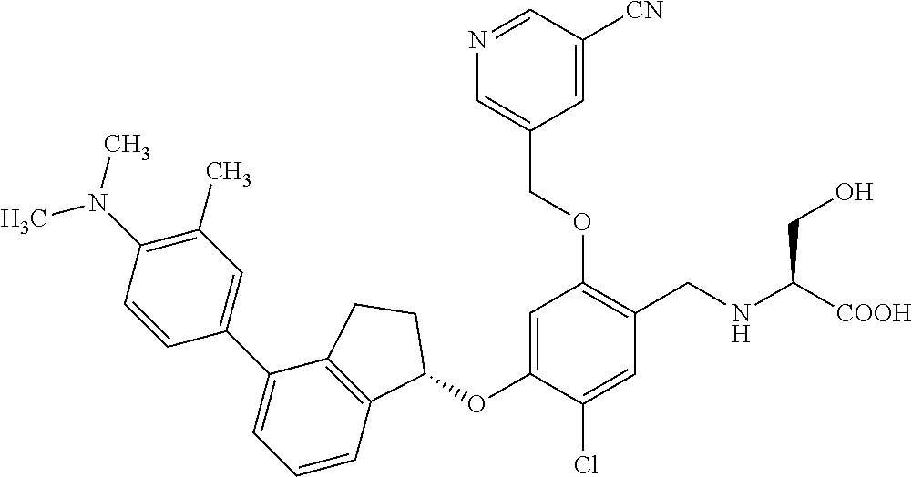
C1=CC(N(C)C)=C(C)C=C1C1=CC=CC2=C1CCC2OC1=CC(OCC2=CN=CC([CN])=C2)=C(CNC(CO)[COOH])C=C1Cl
